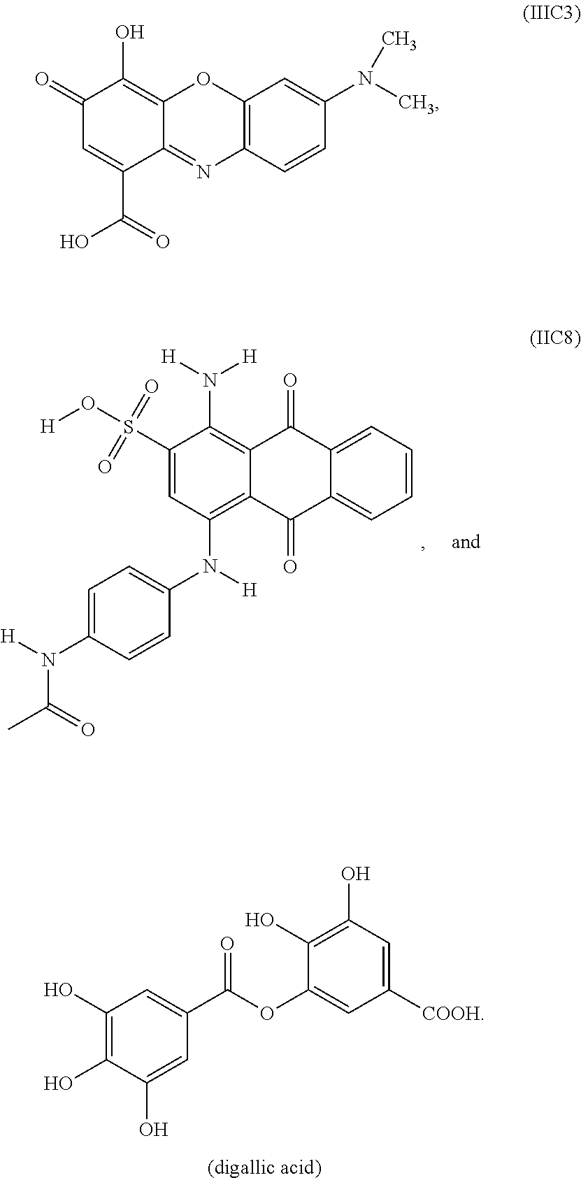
C12=C(C=CC(N(C)C)=C1)N=C1C(=C(O)C(=O)C=C1C(=O)O)O2.C1(S(O[H])(=O)=O)=CC(N(C2=CC=C(N([H])C(=O)C)C=C2)[H])=C2C(=C1N([H])[H])C(=O)C1=CC=CC=C1C2=O.C1(O)=C(O)C(O)=CC(C(OC2=CC([COOH])=CC(O)=C2O)=O)=C1
